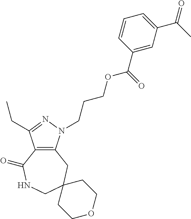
C12=C(N(CCCOC(C3=CC(C(C)=O)=CC=C3)=O)N=C1CC)CC1(CNC2=O)CCOCC1
